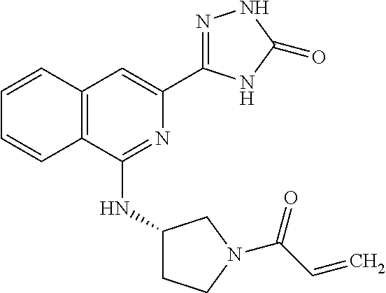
C12=C(C(NC3CCN(C(C=C)=O)C3)=NC(C3=NNC(=O)N3)=C1)C=CC=C2
